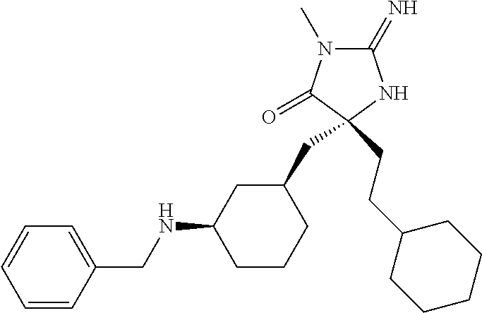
C1(=N)N(C)C(=O)C(CCC2CCCCC2)(CC2CC(NCC3=CC=CC=C3)CCC2)N1
